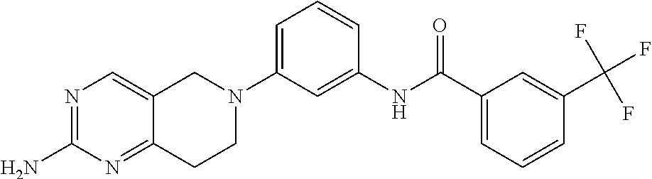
N1=C(N)N=C2C(=C1)CN(C1=CC=CC(NC(C3=CC=CC(C(F)(F)F)=C3)=O)=C1)CC2
